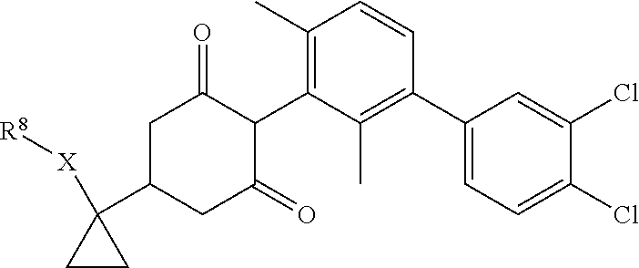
C1(C2=C(C)C(C3C(=O)CC(C4([X][R8])CC4)CC3=O)=C(C)C=C2)=CC=C(Cl)C(Cl)=C1
